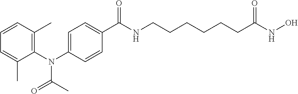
C1=CC(C)=C(N(C2=CC=C(C(NCCCCCCC(NO)=O)=O)C=C2)C(C)=O)C(C)=C1
